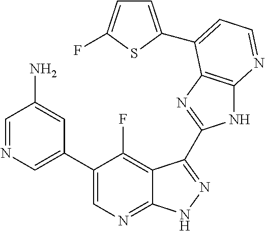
C1=NC=C(C2=CN=C3C(=C2F)C(C2=NC4=C(N2)N=CC=C4C2=CC=C(F)S2)=NN3)C=C1N
